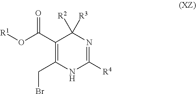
C1(C(O[R1])=O)=C(CBr)NC([R4])=NC1([R3])[R2]
